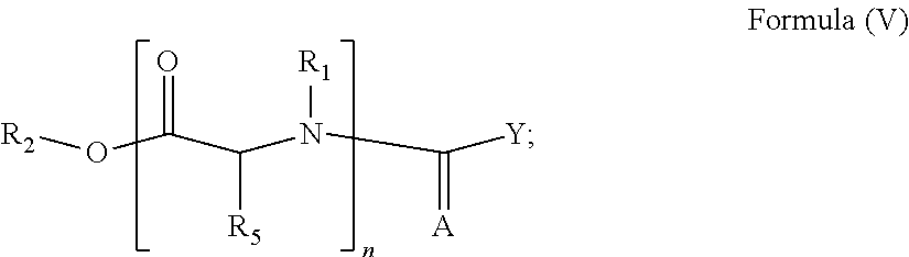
[R2]OC(C(N(C([Y])=[A])[R1])[R5])=O
